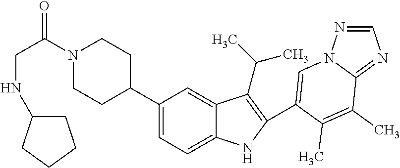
N1(C(CNC2CCCC2)=O)CCC(C2=CC=C3C(=C2)C(C(C)C)=C(C2=CN4N=CN=C4C(C)=C2C)N3)CC1
